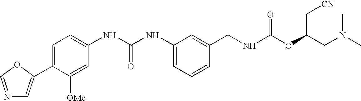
C1(C2=CN=CO2)=CC=C(NC(NC2=CC=CC(CNC(OC(CN(C)C)C[CN])=O)=C2)=O)C=C1[OMe]
